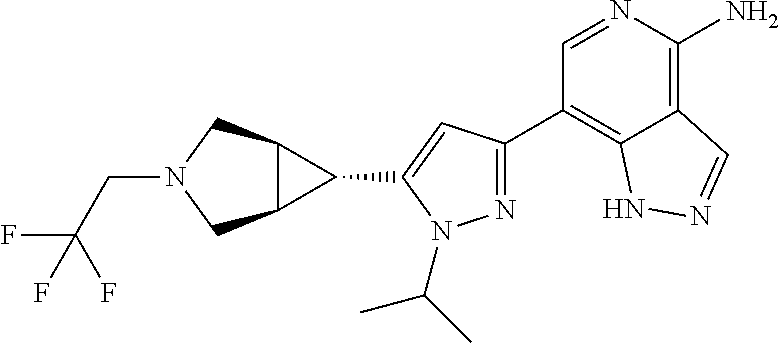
N1=C(C2=C3C(=C(N)N=C2)C=NN3)C=C(C2C3C2CN(CC(F)(F)F)C3)N1C(C)C
